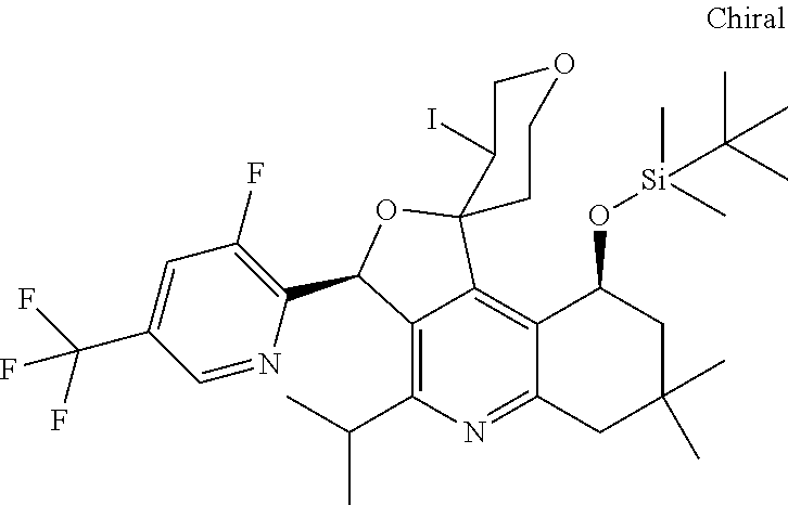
C12=C(C(C)C)N=C3C(=C1C1(OC2C2=C(F)C=C(C(F)(F)F)C=N2)C(I)COCC1)C(O[Si](C)(C)C(C)(C)C)CC(C)(C)C3
